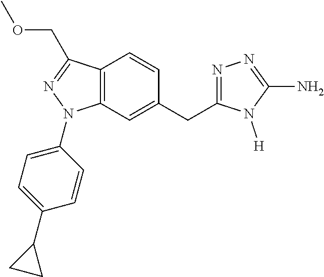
C1(CC2=NN=C(N)N2[H])=CC2=C(C=C1)C(COC)=NN2C1=CC=C(C2CC2)C=C1
